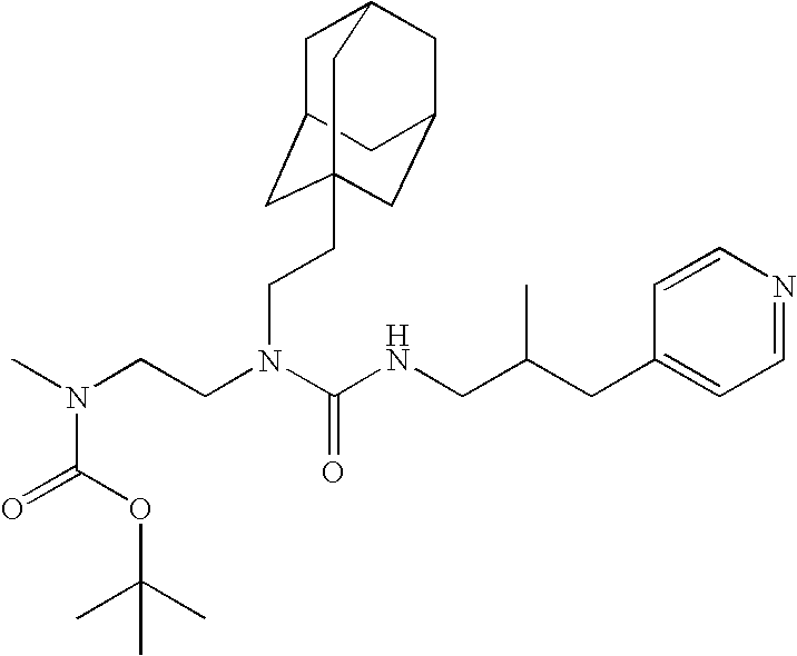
N(CCN(C(NCC(CC1=CC=NC=C1)C)=O)CCC12CC3CC(CC(C1)C3)C2)(C)C(=O)OC(C)(C)C
